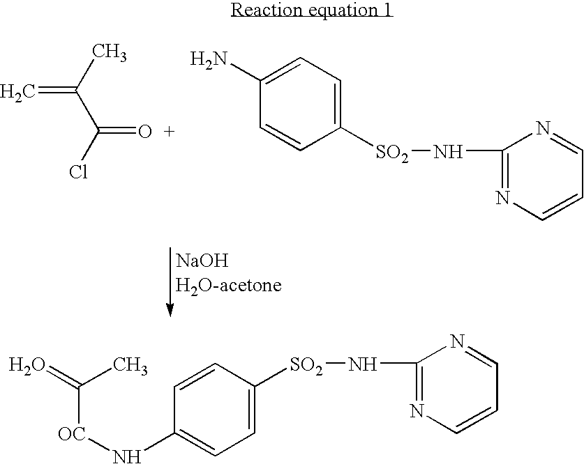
C(=C)(C(Cl)=O)C.C1([SO2]NC2=NC=CC=N2)=CC=C(N)C=C1.C1([SO2]NC2=NC=CC=N2)=CC=C(N[OC]C(=O)C)C=C1
